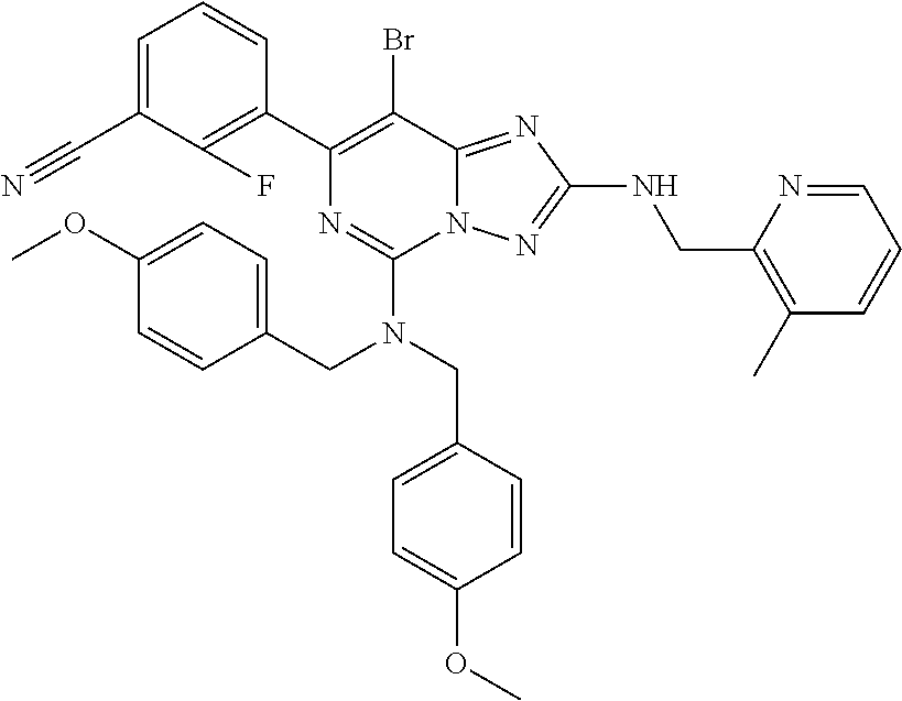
C1=C(C#N)C(F)=C(C2=C(Br)C3=NC(NCC4=C(C)C=CC=N4)=NN3C(N(CC3=CC=C(OC)C=C3)CC3=CC=C(OC)C=C3)=N2)C=C1
